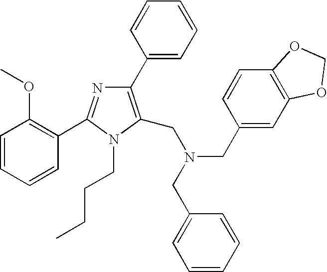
C1=CC=CC(C2=NC(C3=CC=CC=C3)=C(CN(CC3=CC4=C(C=C3)OCO4)CC3=CC=CC=C3)N2CCCC)=C1OC
